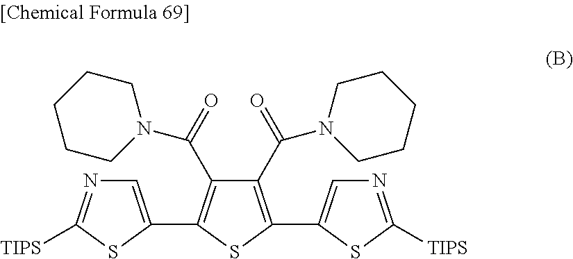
C1(C(=O)N2CCCCC2)=C(C2=CN=C([TIPS])S2)SC(C2=CN=C([TIPS])S2)=C1C(=O)N1CCCCC1
